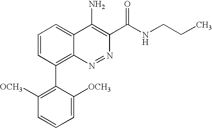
C1=C([OCH3])C(C2=C3C(=CC=C2)C(N)=C(C(=O)NCCC)N=N3)=C([OCH3])C=C1
